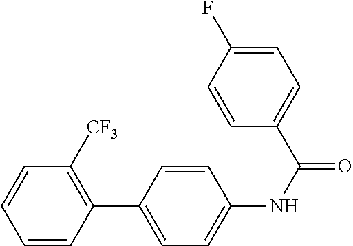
C1=CC(C2=CC=C(NC(=O)C3=CC=C(F)C=C3)C=C2)=C([CF3])C=C1
